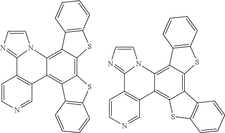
C12=C3C(=C4C(=C1C1=C(S2)C=CC=C1)C1=C(C2=NC=CN42)C=CN=C1)C1=C(S3)C=CC=C1.C12=C3C(=C4C(=C1SC1=C2C=CC=C1)C1=C(C2=NC=CN42)C=CN=C1)C1=C(S3)C=CC=C1
